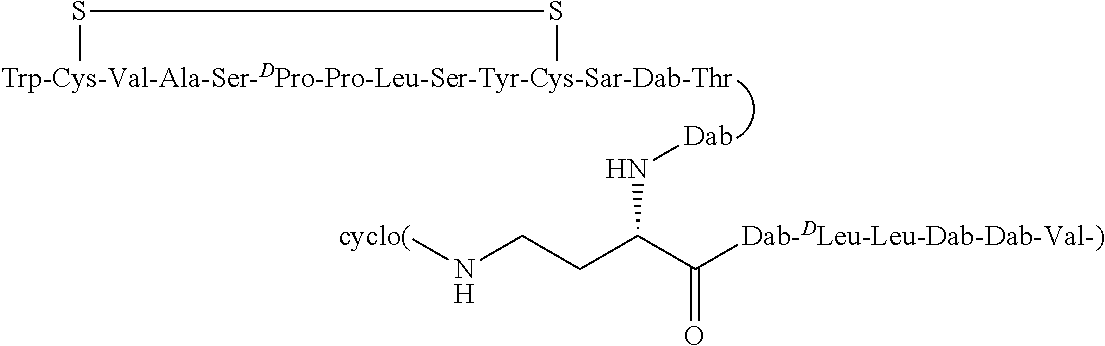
[Trp-Cys-Val-Ala-Ser-DPro-Pro-Leu-Ser-Tyr-Cys-Sar-Dab-Thr]1SS1.[Dab]NC(CCN[cyclo(])C([Dab-DLeu-Leu-Dab-Dab-Val-)])=O
